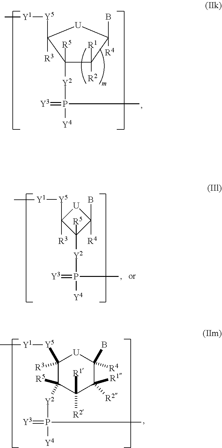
C1([R5])([Y2]P([Y4])(C)=[Y3])C([R1])([R2])C(B)([R4])[U]C1([R3])[Y5][Y1]C.[U]1C([R3])([Y5][Y1]C)C([R5])([Y2]P([Y4])(C)=[Y3])C1(B)[R4].C1([R3])([Y5][Y1]C)C([R5])([Y2]P([Y4])(C)=[Y3])C([R2])([R1])C([R1])([R2])C(B)([R4])[U]1
